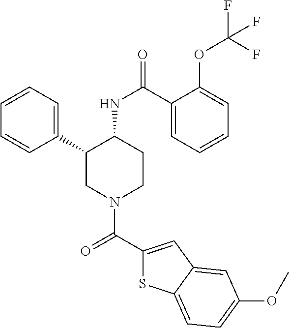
C1=CC=C(C2CN(C(C3=CC4=CC(OC)=CC=C4S3)=O)CCC2NC(=O)C2=CC=CC=C2OC(F)(F)F)C=C1
